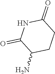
NC1CCC(=O)NC1=O
